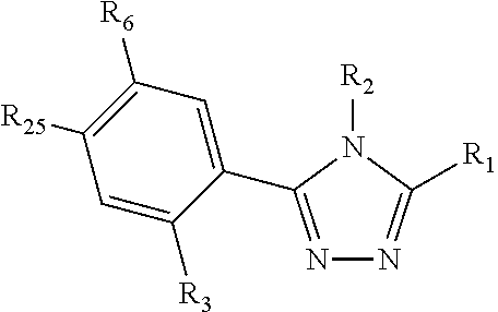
C1([R3])=CC([R25])=C([R6])C=C1C1=NN=C([R1])N1[R2]
